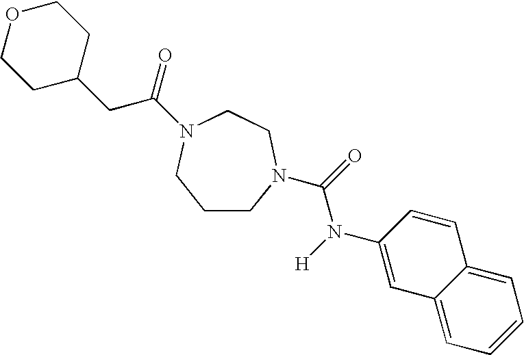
C1CN(C(=O)N([H])C2=CC3=CC=CC=C3C=C2)CCN(C(=O)CC2CCOCC2)C1
